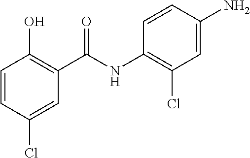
C1=CC(Cl)=CC(C(NC2=C(Cl)C=C(N)C=C2)=O)=C1O
